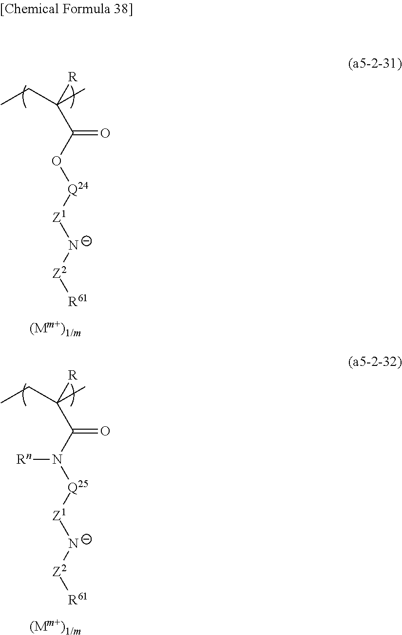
CCC(C)([R])C(=O)O[Q24][Z1][N-][Z2][R61].CCC(C)([R])C(=O)N([Q25][Z1][N-][Z2][R61])[Rn]
